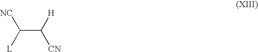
C(C([H])[CN])([L])[NC]
